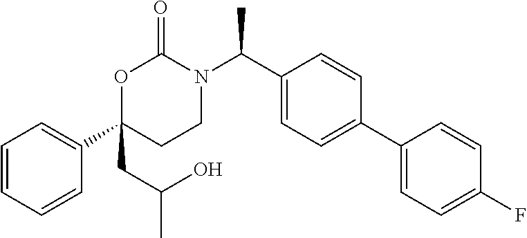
CC(C1=CC=C(C2=CC=C(F)C=C2)C=C1)N1C(=O)OC(C2=CC=CC=C2)(CC(C)O)CC1
